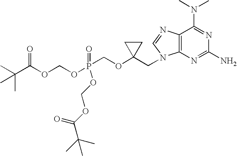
CC(C(OCOP(COC1(CN2C3=C(N=C2)C(N(C)C)=NC(N)=N3)CC1)(=O)OCOC(C(C)(C)C)=O)=O)(C)C
